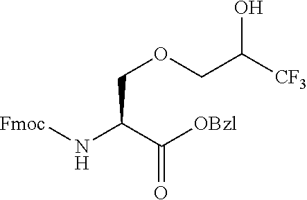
C(=O)(C(N[Fmoc])COCC([CF3])O)[OBzl]
